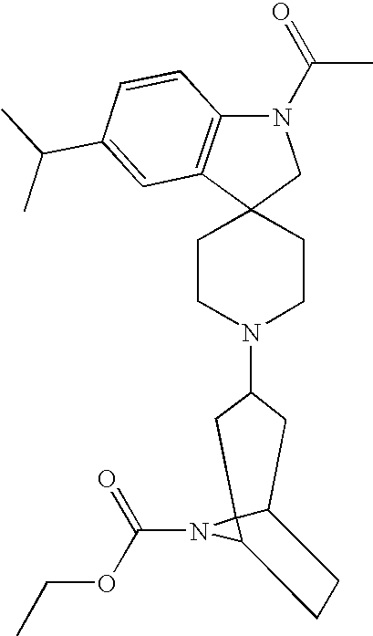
C1CN(C2CC3C4(N(C(=O)OCC)C4CC3)C2)CCC12CN(C(C)=O)C1=C2C=C(C(C)C)C=C1
